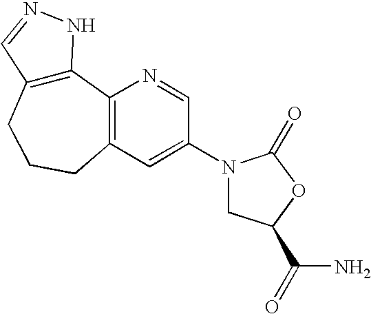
C12=C(CCCC3=C1N=CC(N1CC(C(N)=O)OC1=O)=C3)C=NN2
